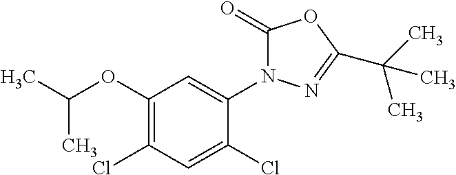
C1(=O)N(C2=CC(OC(C)C)=C(Cl)C=C2Cl)N=C(C(C)(C)C)O1
